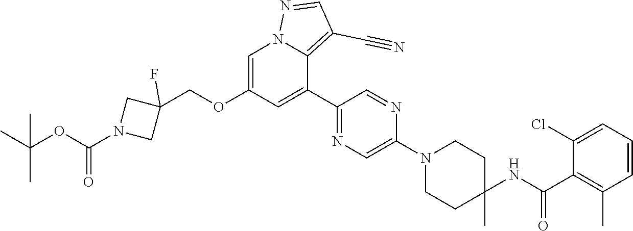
C1(C2=CC(OCC3(F)CN(C(OC(C)(C)C)=O)C3)=CN3C2=C(C#N)C=N3)=NC=C(N2CCC(NC(C3=C(C)C=CC=C3Cl)=O)(C)CC2)N=C1
